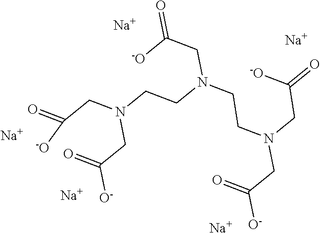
C(CN(CCN(CCN(CC(=O)[O-])CC(=O)[-O])CC(=O)[-O])CC(=O)[O-])(=O)[-O].[Na].[Na].[Na].[Na].[Na]
